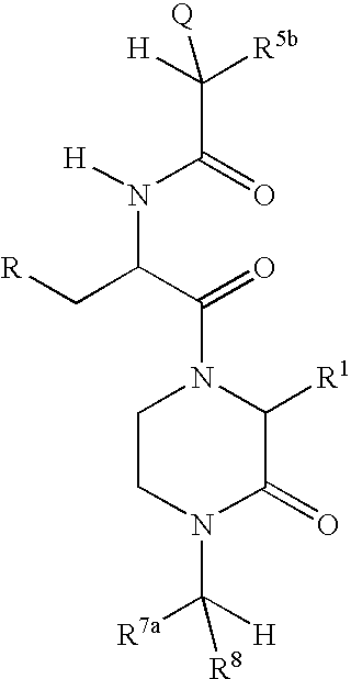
C1CN(C([R7a])([H])[R8])C(=O)C([R1])N1C(C(C[R])N([H])C(C([H])([R5b])[Q])=O)=O
